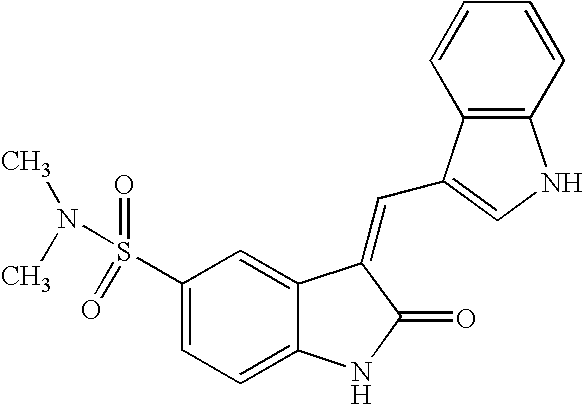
C1(S(=O)(=O)N(C)C)=CC=C2C(=C1)C(=CC1=CNC3=C1C=CC=C3)C(=O)N2
